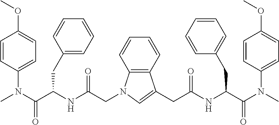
C12=C(N(CC(NC(C(N(C)C3=CC=C(OC)C=C3)=O)CC3=CC=CC=C3)=O)C=C1CC(NC(C(N(C)C1=CC=C(OC)C=C1)=O)CC1=CC=CC=C1)=O)C=CC=C2
